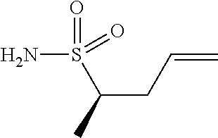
NS(=O)(C(C)CC=C)=O
